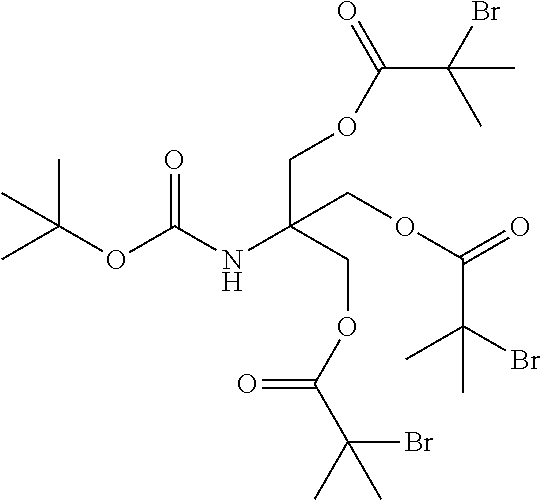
CC(C)(C)OC(=O)NC(COC(=O)C(Br)(C)C)(COC(=O)C(Br)(C)C)COC(=O)C(Br)(C)C
